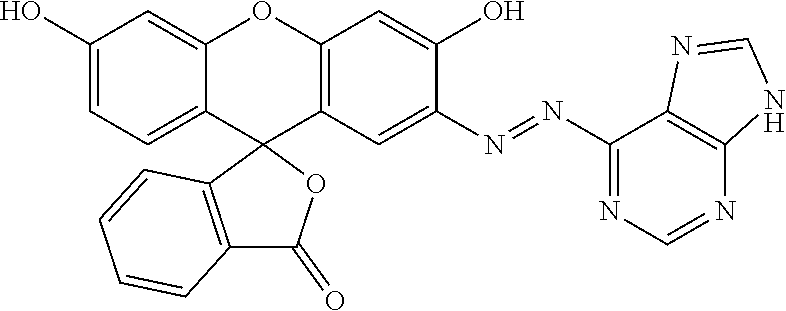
C1(O)=CC=C2C(=C1)OC1=C(C23C2=C(C(=O)O3)C=CC=C2)C=C(N=NC2=NC=NC3=C2N=CN3)C(O)=C1
